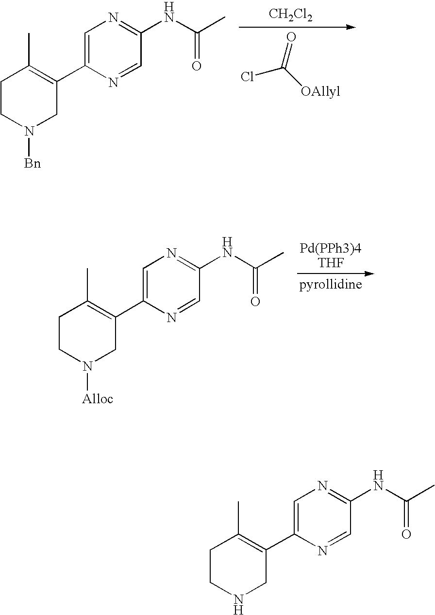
ClC([OAllyl])=O.[CH2Cl2].C1CN([Bn])CC(C2=CN=C(NC(C)=O)C=N2)=C1C.C1CN([Alloc])CC(C2=CN=C(NC(C)=O)C=N2)=C1C.C1CNCC(C2=CN=C(NC(C)=O)C=N2)=C1C
